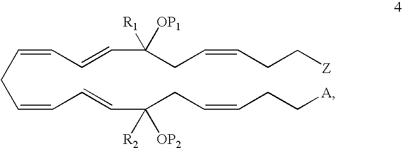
C(=CC=CC(CC=CCC[A])([R2])[OP2])CC=CC=CC(CC=CCC[Z])([R1])[OP1]
